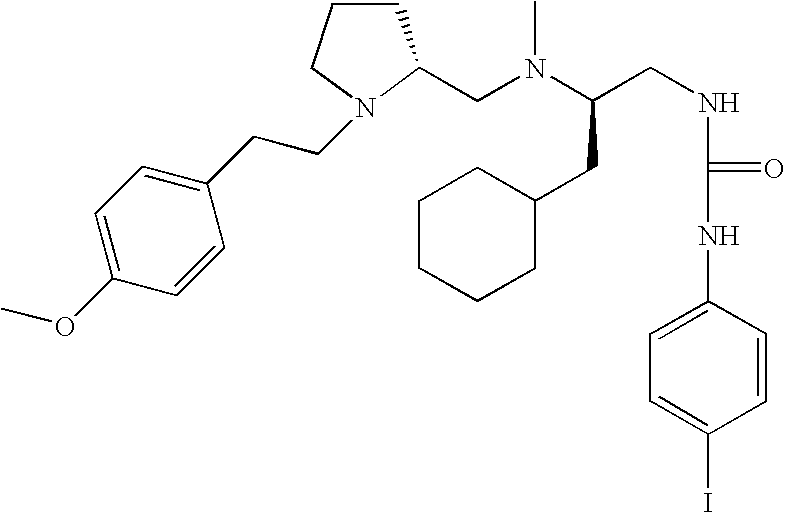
CN(C(CNC(NC1=CC=C(I)C=C1)=O)CC1CCCCC1)CC1CCCN1CCC1=CC=C(OC)C=C1
